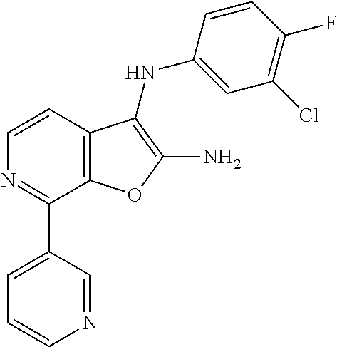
C12=C(C=CN=C1C1=CC=CN=C1)C(NC1=CC(Cl)=C(F)C=C1)=C(N)O2
